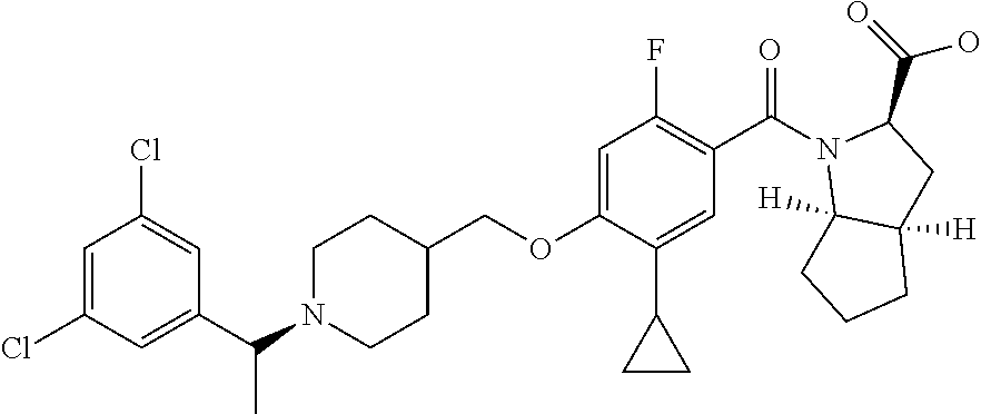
C1=C(Cl)C=C(C(C)N2CCC(COC3=CC(F)=C(C(=O)N4C5([H])CCCC5([H])CC4C(O)=O)C=C3C3CC3)CC2)C=C1Cl
